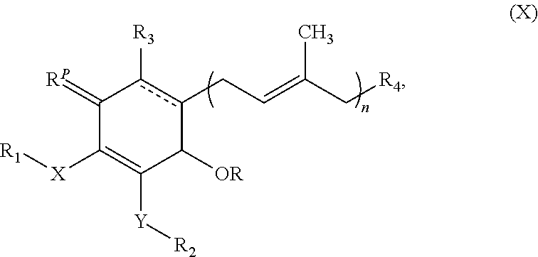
C1(=[RP])C([X][R1])=C([Y][R2])C([OR])c(CC=C(C[R4])C)c1[R3]
